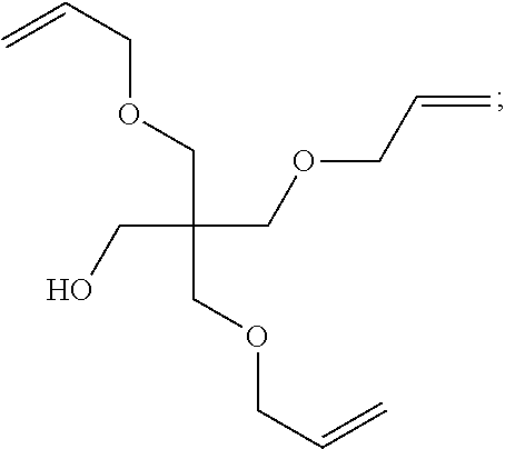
C=CCOCC(CO)(COCC=C)COCC=C
